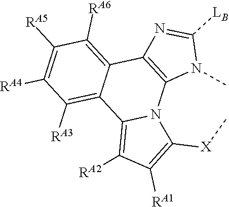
C1([RA5])=C([RA4])C([RA3])=C2C(=C1[RA6])C1=C(N3C2=C([RA2])C([RA1])=C3[X]C)N(C)C([LB])=N1
